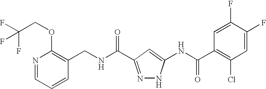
C(NC(=O)C1=NNC(NC(C2=C(Cl)C=C(F)C(F)=C2)=O)=C1)C1=C(OCC(F)(F)F)N=CC=C1
